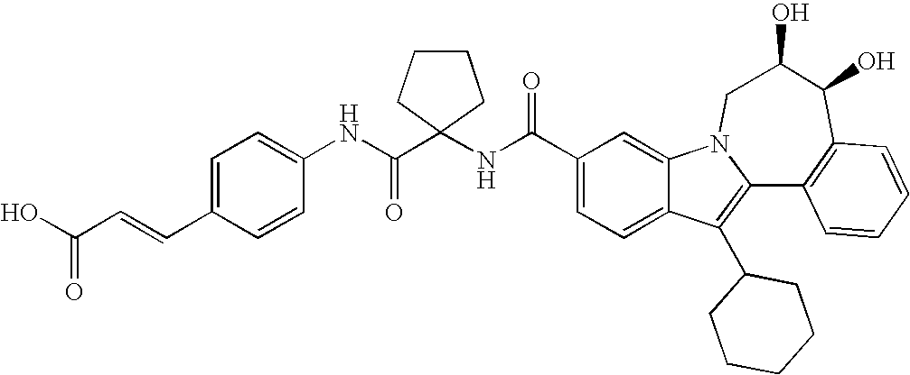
C1(C(NC2(C(NC3=CC=C(C=CC(O)=O)C=C3)=O)CCCC2)=O)=CC=C2C(=C1)N1C(=C2C2CCCCC2)C2=C(C(O)C(O)C1)C=CC=C2
